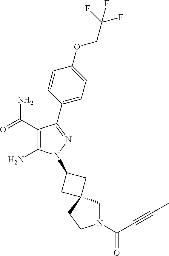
C1(C(=O)N)=C(N)N(C2CC3(C2)CN(C(=O)C#CC)CC3)N=C1C1=CC=C(OCC(F)(F)F)C=C1
